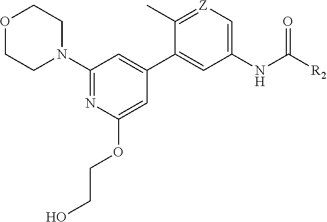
C1(N2CCOCC2)=NC(OCCO)=CC(C2=CC(NC([R2])=O)=C[Z]=C2C)=C1
